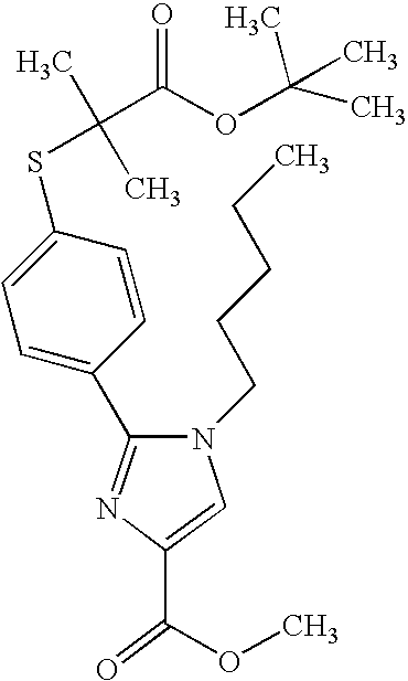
C(C1=CN(CCCCC)C(C2=CC=C(SC(C)(C)C(OC(C)(C)C)=O)C=C2)=N1)(=O)OC
